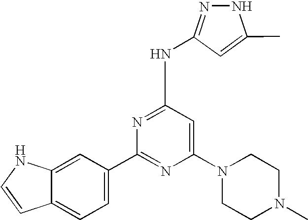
C1=C2C(=CC(C3=NC(N4CCN(C)CC4)=CC(NC4=NNC(C)=C4)=N3)=C1)NC=C2.[H]
